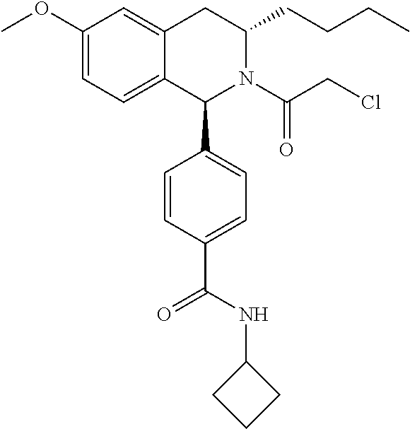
C1(OC)=CC=C2C(=C1)CC(CCCC)N(C(CCl)=O)C2C1=CC=C(C(NC2CCC2)=O)C=C1
